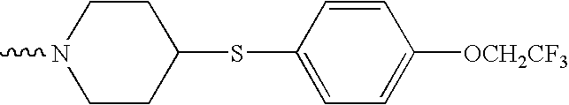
CN1CCC(SC2=CC=C([OCH2CF3])C=C2)CC1
